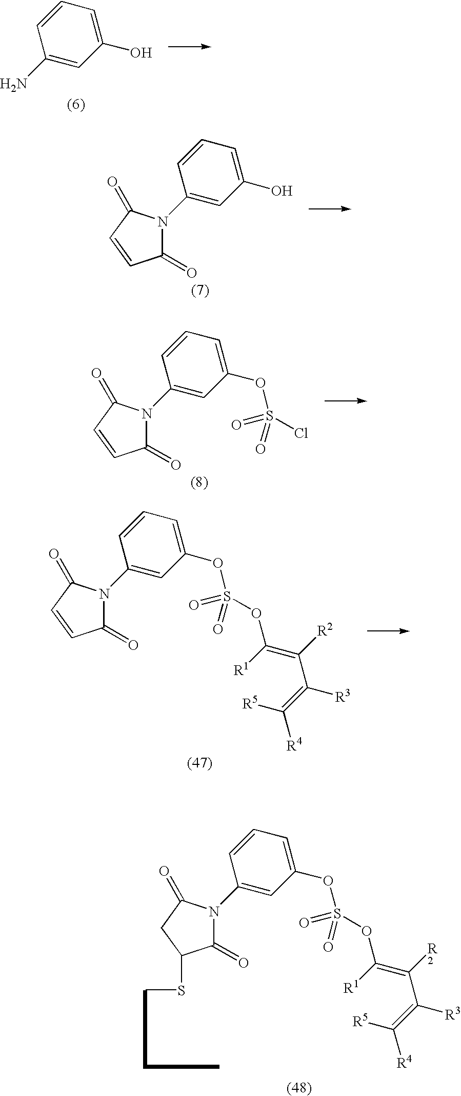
C1(N)=CC(O)=CC=C1.C1(N2C(=O)C=CC2=O)=CC(O)=CC=C1.C1(N2C(=O)C=CC2=O)=CC(OS(=O)(Cl)=O)=CC=C1.C1(N2C(=O)C=CC2=O)=CC(OS(=O)(OC(=C([R2])C([R3])=C([R5])[R4])[R1])=O)=CC=C1.CSC1C(=O)N(C2=CC(OS(=O)(OC(=C([R2])C([R3])=C([R5])[R4])[R1])=O)=CC=C2)C(=O)C1
